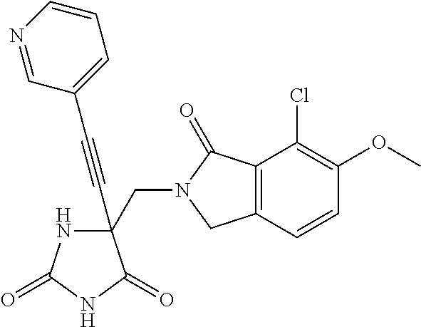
C(#CC1(CN2C(=O)C3=C(C2)C=CC(OC)=C3Cl)NC(=O)NC1=O)C1=CC=CN=C1
